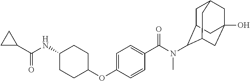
C1(NC(=O)C2CC2)CCC(OC2=CC=C(C(N(C)C3C4CC5CC(O)(CC3C5)C4)=O)C=C2)CC1
